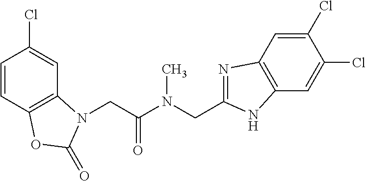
C1=CC2=C(C=C1Cl)N(CC(N(CC1=NC3=C(C=C(Cl)C(Cl)=C3)N1)C)=O)C(=O)O2
